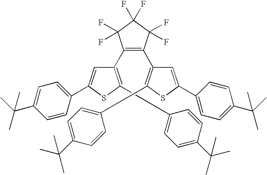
C1(C2=C(C3=CC=C(C(C)(C)C)C=C3)SC(C3=CC=C(C(C)(C)C)C=C3)=C2)=C(C2=C(C3=CC=C(C(C)(C)C)C=C3)SC(C3=CC=C(C(C)(C)C)C=C3)=C2)C(F)(F)C(F)(F)C1(F)F
